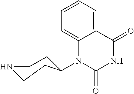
N1(C2CCNCC2)C2=CC=CC=C2C(=O)NC1=O
